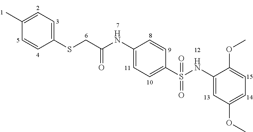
C1(SCC(=O)NC2=CC=C(S(=O)(NC3=CC(OC)=CC=C3OC)=O)C=C2)=CC=C(C)C=C1
